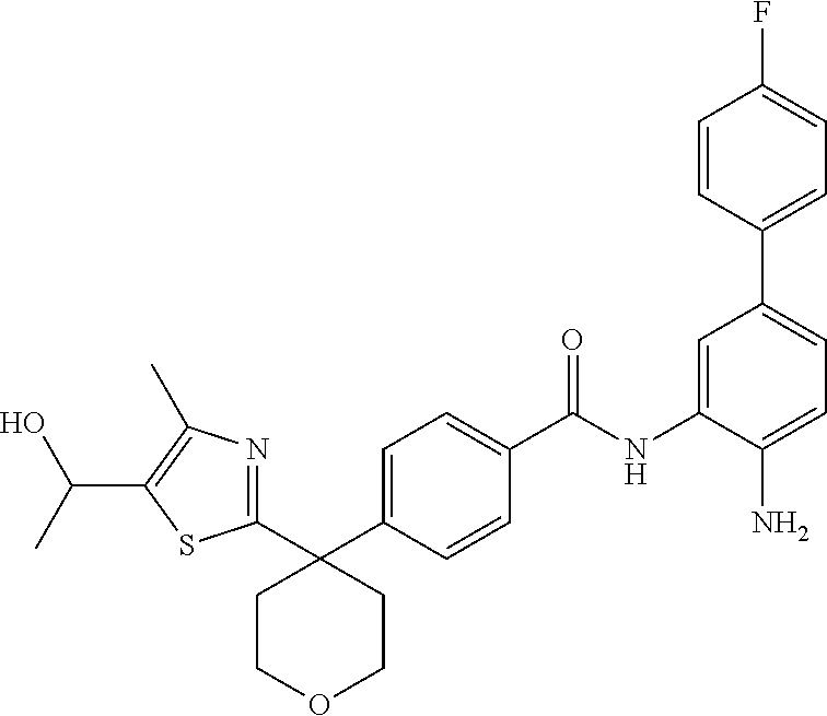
C1(C2=NC(C)=C(C(C)O)S2)(C2=CC=C(C(NC3=CC(C4=CC=C(F)C=C4)=CC=C3N)=O)C=C2)CCOCC1
